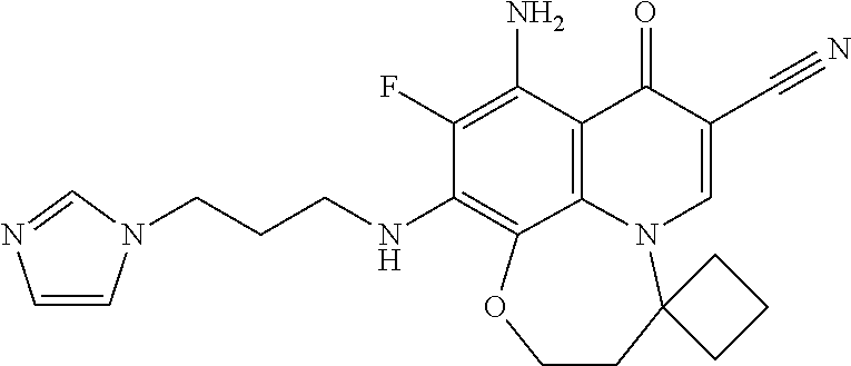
C1(F)=C(N)C2=C3N(C=C(C#N)C2=O)C2(CCOC3=C1NCCCN1C=CN=C1)CCC2
